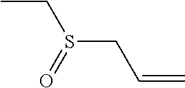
CCS(CC=C)=O
